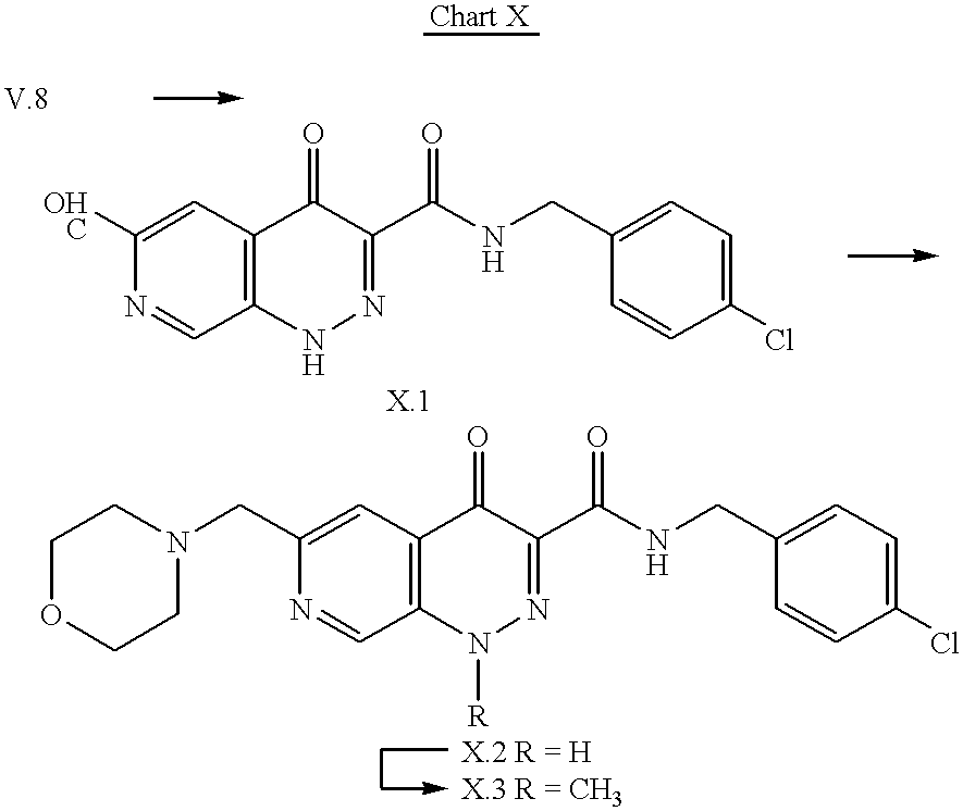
C1([OHC])=CC2=C(C=N1)NN=C(C(NCC1=CC=C(Cl)C=C1)=O)C2=O.C1(CN2CCOCC2)=CC2=C(C=N1)N([R])N=C(C(NCC1=CC=C(Cl)C=C1)=O)C2=O
